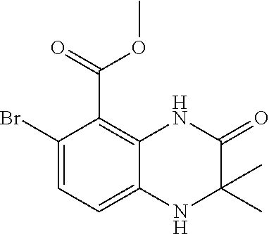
C1(Br)=CC=C2C(=C1C(=O)OC)NC(=O)C(C)(C)N2
